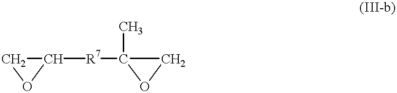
C1OC1[R7]C1(C)OC1
